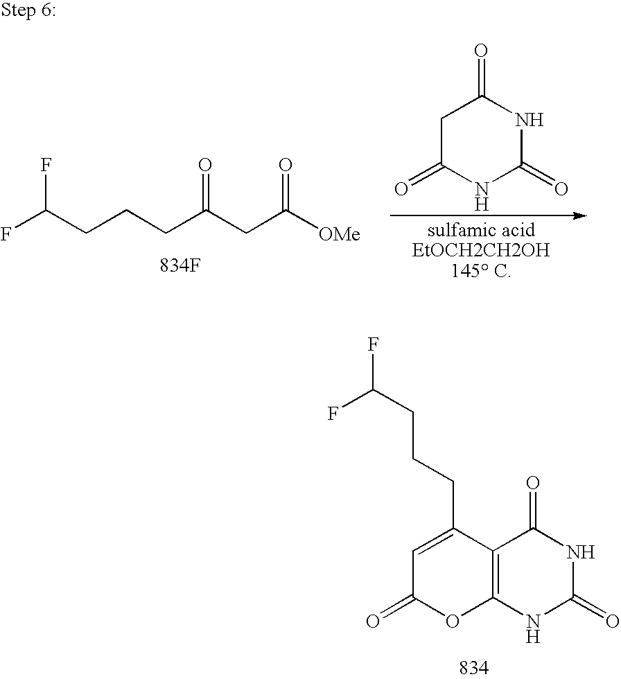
C1C(=O)NC(=O)NC1=O.[834F].C(CCCC(CC([OMe])=O)=O)(F)F.C12=C(NC(=O)NC1=O)OC(=O)C=C2CCCC(F)F
